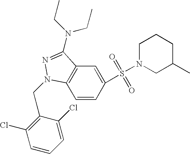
C1=CC(S(=O)(=O)N2CC(C)CCC2)=CC2=C1N(CC1=C(Cl)C=CC=C1Cl)N=C2N(CC)CC
